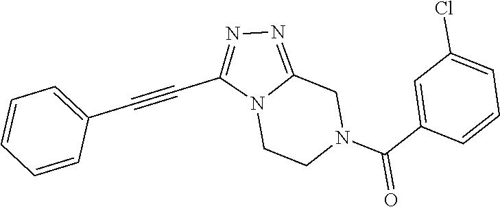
N12CCN(C(C3=CC(Cl)=CC=C3)=O)CC1=NN=C2C#CC1=CC=CC=C1
